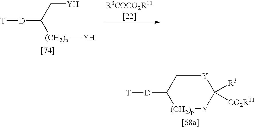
[T][D]C(C[Y])[(CH2)p][Y].[T][D]C1C[Y]C([R3])([CO2R11])[Y][(CH2)p]1
